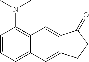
C1=CC=C2C(=C1N(C)C)C=C1C(=C2)CCC1=O
